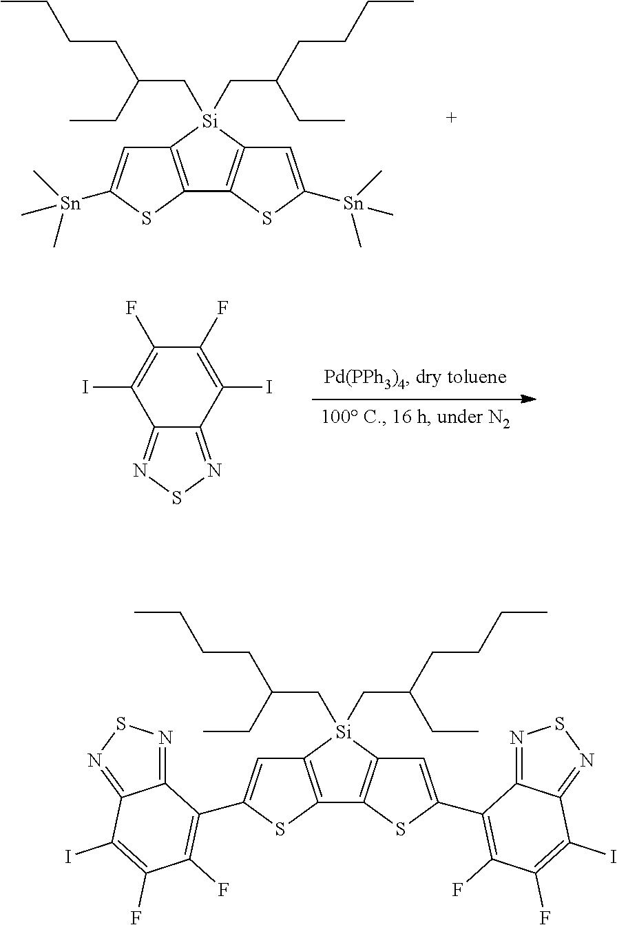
C12=C([Si](CC(CCCC)CC)(CC(CCCC)CC)C3=C1SC([Sn](C)(C)C)=C3)C=C([Sn](C)(C)C)S2.C12=NSN=C1C(I)=C(F)C(F)=C2I.C12=C([Si](CC(CCCC)CC)(CC(CCCC)CC)C3=C1SC(C1=C(F)C(F)=C(I)C4=NSN=C41)=C3)C=C(C1=C(F)C(F)=C(I)C3=NSN=C31)S2
